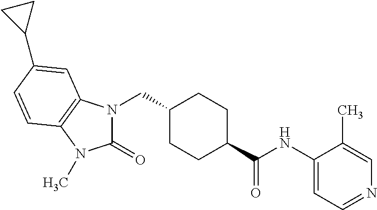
N1(CC2CCC(C(NC3=CC=NC=C3C)=O)CC2)C(=O)N(C)C2=C1C=C(C1CC1)C=C2
